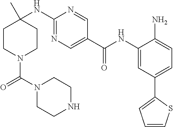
C1CN(C(N2CCNCC2)=O)CCC1(NC1=NC=C(C(NC2=CC(C3=CC=CS3)=CC=C2N)=O)C=N1)C
